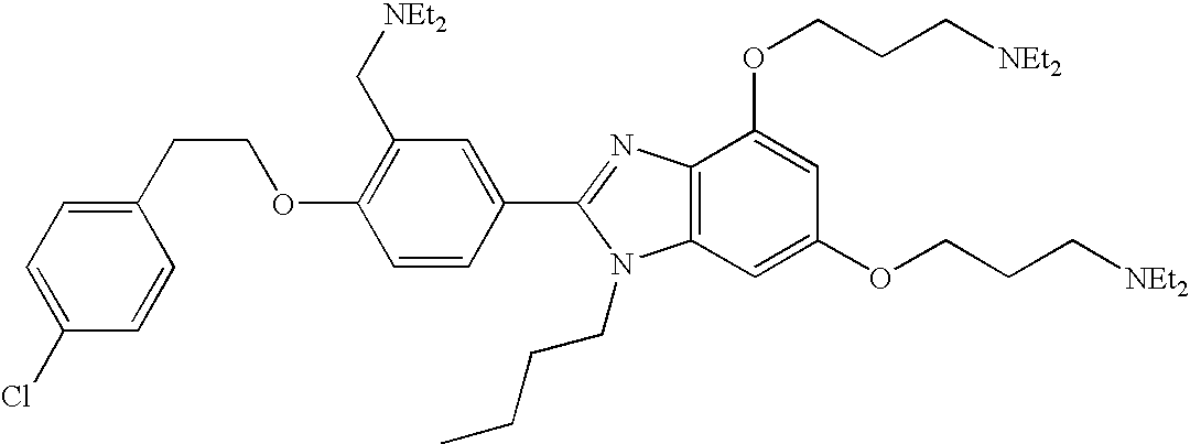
C1(CCOC2=C(C[NEt2])C=C(C3=NC4=C(N3CCCC)C=C(OCCC[NEt2])C=C4OCCC[NEt2])C=C2)=CC=C(Cl)C=C1
